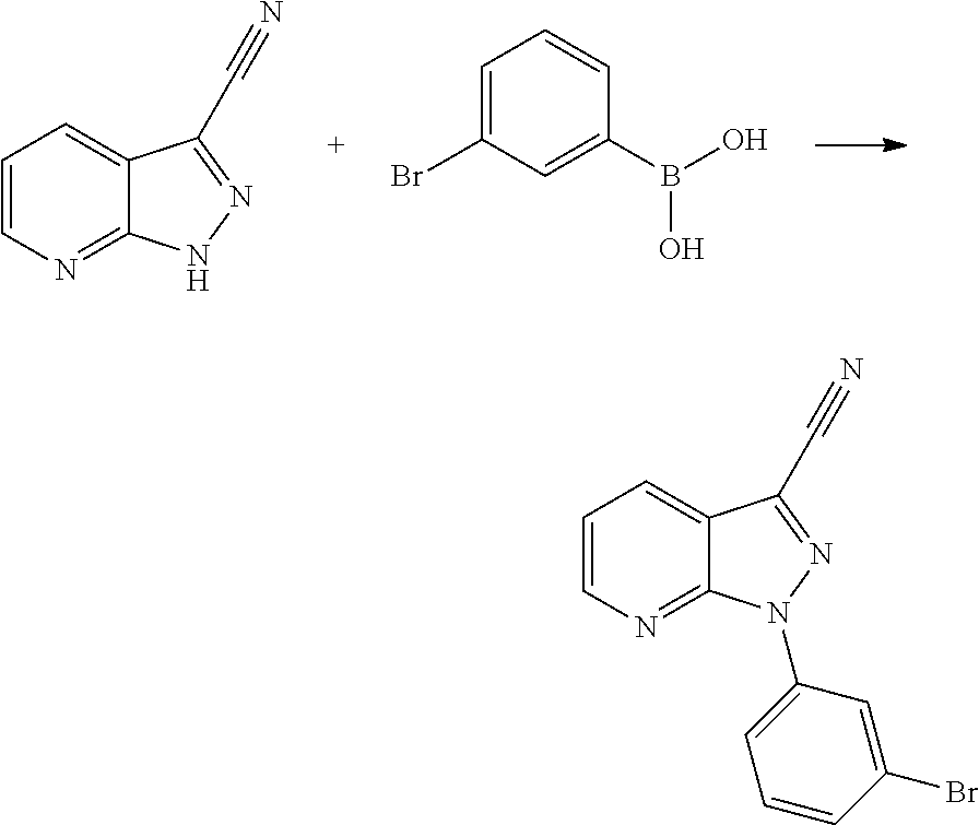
C12=NC=CC=C1C(C#N)=NN2.C1=C(Br)C=C(B(O)O)C=C1.C12=NC=CC=C1C(C#N)=NN2C1=CC=CC(Br)=C1
